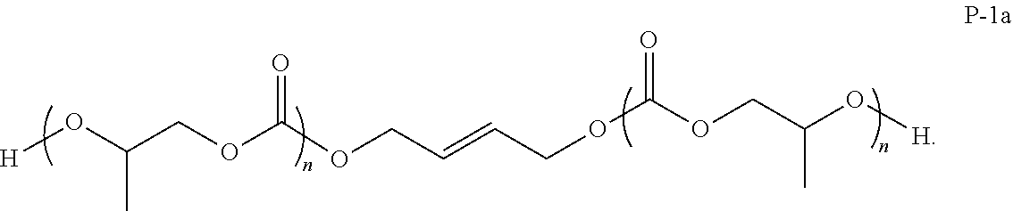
C(OC(=O)OCC(O[H])C)C=CCOC(OCC(O[H])C)=O
